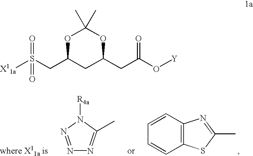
C(C1CC(CC(O[Y])=O)OC(C)(C)O1)S([X11a])(=O)=O.N1=NN([R4a])C(C)=N1.C12=C(C=CC=C1)N=C(C)S2
